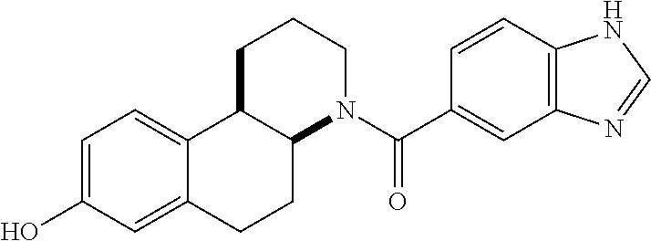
C1=C(O)C=C2C(=C1)C1C(CC2)N(C(C2=CC3=C(C=C2)NC=N3)=O)CCC1
